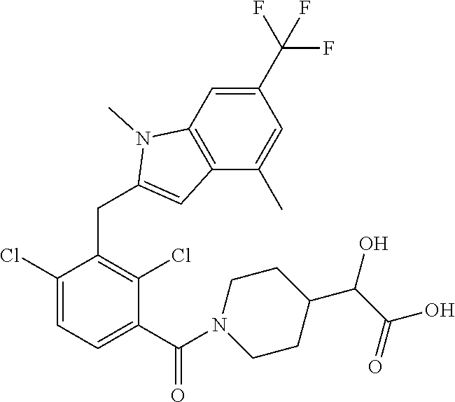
C1(Cl)=CC=C(C(=O)N2CCC(C(C(O)=O)O)CC2)C(Cl)=C1CC1=CC2=C(N1C)C=C(C(F)(F)F)C=C2C
